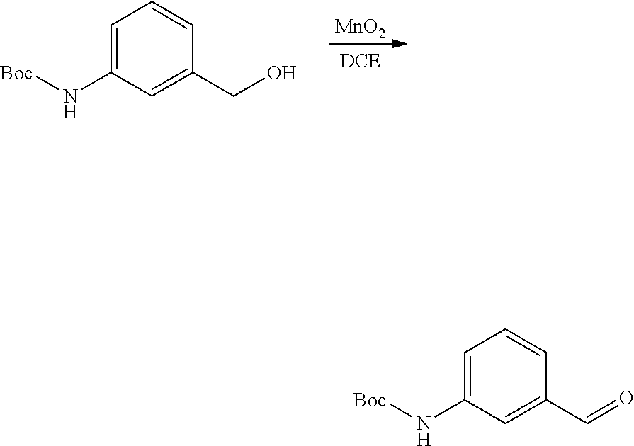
[MnO2].C1=C(N[Boc])C=C(CO)C=C1.C1=C(N[Boc])C=C(C=O)C=C1
